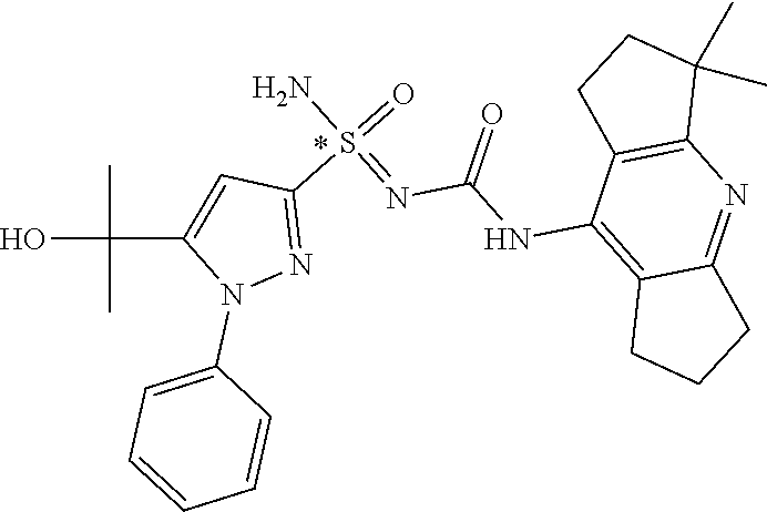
C1(NC(=O)N=S(=O)(N)C2=NN(C3=CC=CC=C3)C(C(O)(C)C)=C2)=C2CCCC2=NC2=C1CCC2(C)C
